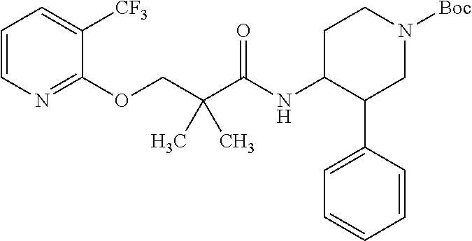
C1=CN=C(OCC(C(=O)NC2C(C3=CC=CC=C3)CN([Boc])CC2)(C)C)C([CF3])=C1
